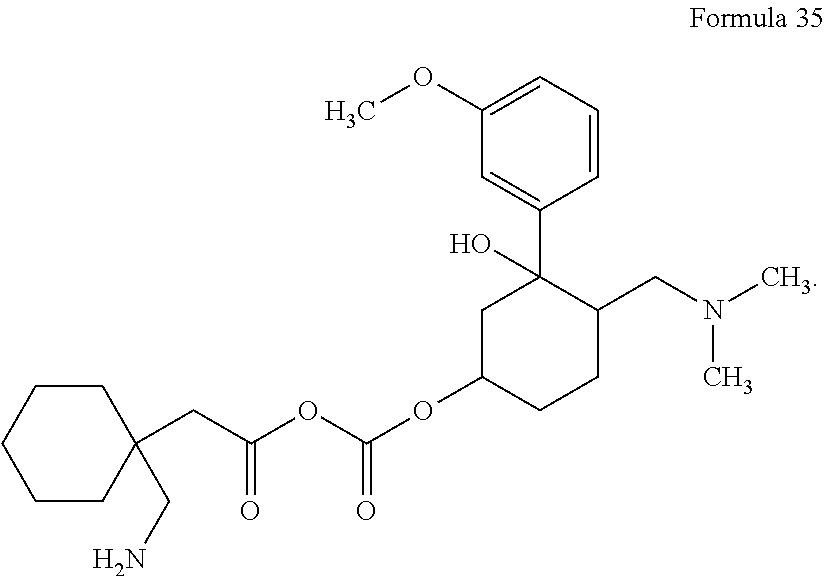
O(C(OC(CC1(CN)CCCCC1)=O)=O)C1CCC(CN(C)C)C(C2=CC(OC)=CC=C2)(O)C1
